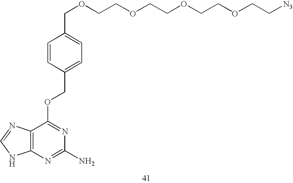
C1=CC(COC2=NC(N)=NC3=C2N=CN3)=CC=C1COCCOCCOCCOCC[N3]
